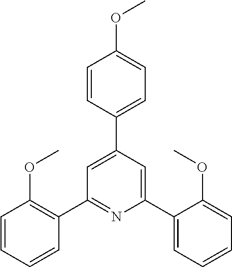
C1=CC=CC(C2=NC(C3=CC=CC=C3OC)=CC(C3=CC=C(OC)C=C3)=C2)=C1OC
